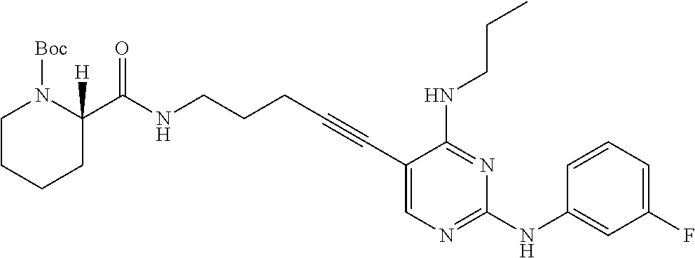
N(CCCC#CC1=CN=C(NC2=CC(F)=CC=C2)N=C1NCCC)C(=O)C1([H])N([Boc])CCCC1
